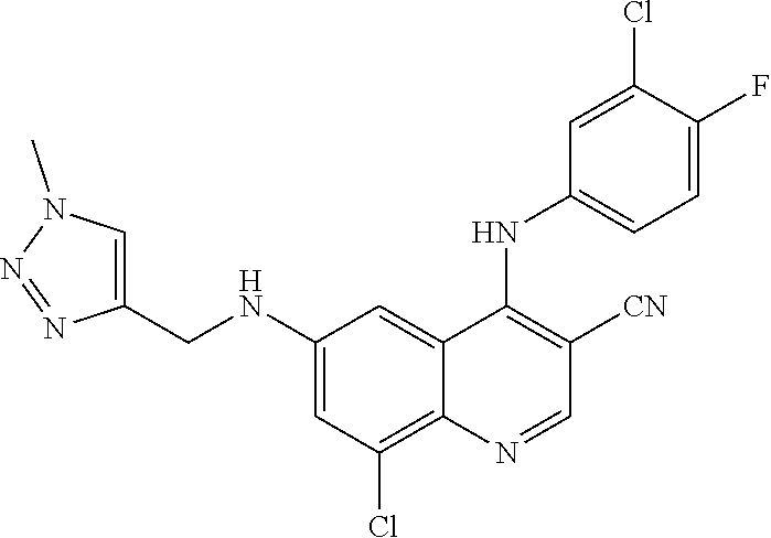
C1(NCC2=CN(C)N=N2)=CC(Cl)=C2C(=C1)C(NC1=CC=C(F)C(Cl)=C1)=C([CN])C=N2
